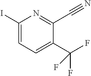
C1(I)=CC=C(C(F)(F)F)C(C#N)=N1
